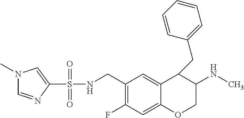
C1(F)=C(CNS(C2=CN(C)C=N2)(=O)=O)C=C2C(=C1)OCC(NC)C2CC1=CC=CC=C1
